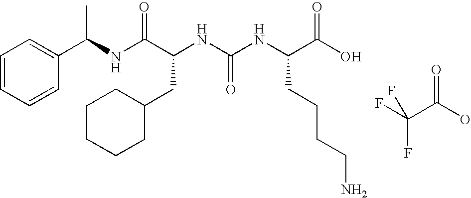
FC(C(O)=O)(F)F.C1(C(NC(C(NC(NC(C(O)=O)CCCCN)=O)CC2CCCCC2)=O)C)=CC=CC=C1
